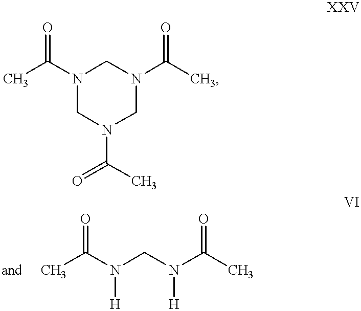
N1(C(=O)C)CN(C(C)=O)CN(C(=O)C)C1.N(CN(C(C)=O)[H])([H])C(=O)C
